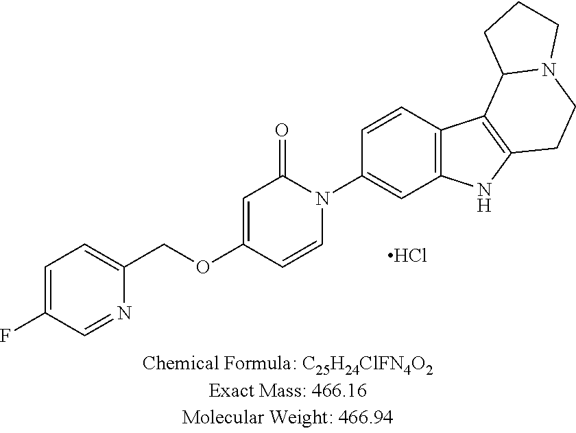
C1=C(F)C=NC(COC2=CC(=O)N(C3=CC4=C(C=C3)C3=C(N4)CCN4C3CCC4)C=C2)=C1.Cl
